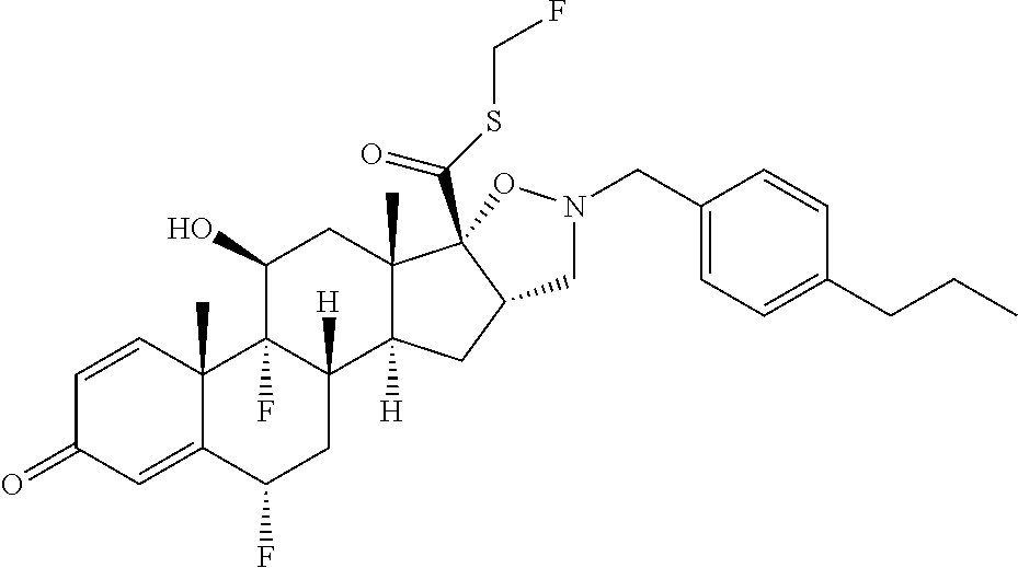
C1=CC2(C)C(=CC1=O)C(F)CC1([H])C2(F)C(O)CC2(C)C1([H])CC1C2(C(SCF)=O)ON(CC2=CC=C(CCC)C=C2)C1
